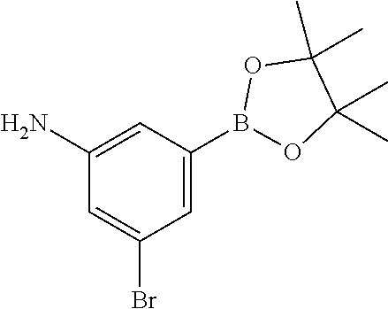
C1=C(B2OC(C)(C)C(C)(C)O2)C=C(N)C=C1Br
